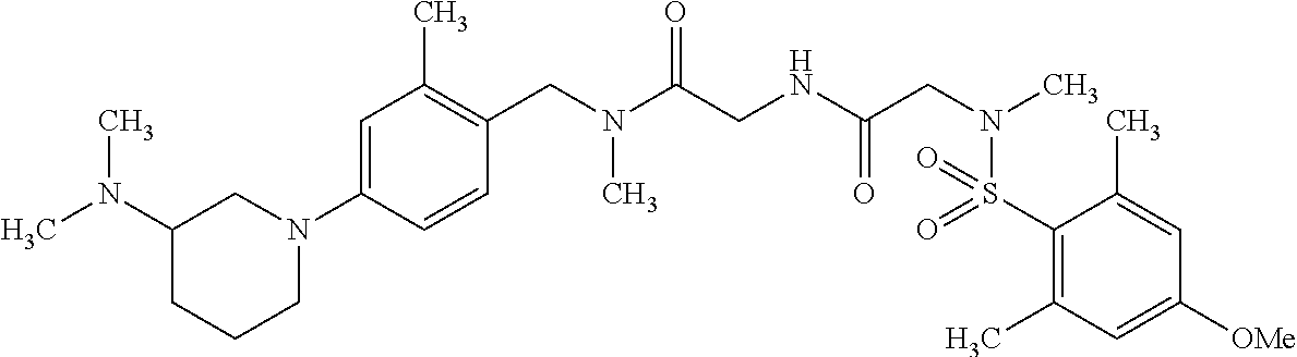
C1=C(N2CC(N(C)C)CCC2)C=CC(CN(C(CNC(CN(C)S(=O)(=O)C2=C(C)C=C([OMe])C=C2C)=O)=O)C)=C1C
